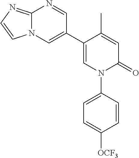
C1=C(C)C(C2=CN3C(=NC=C3)N=C2)=CN(C2=CC=C([OCF3])C=C2)C1=O
